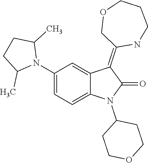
C1(N2C(=O)C(=C3COCCCN3)C3=CC(N4C(C)CCC4C)=CC=C23)CCOCC1
